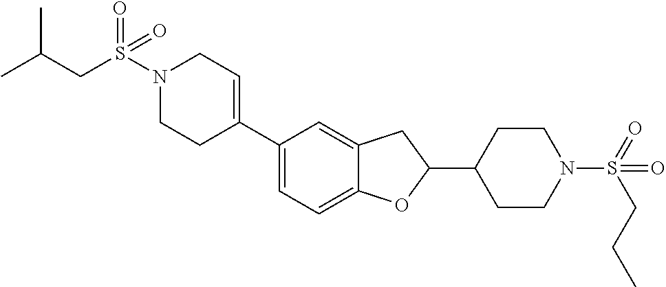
N1(S(CC(C)C)(=O)=O)CCC(C2=CC=C3C(=C2)CC(C2CCN(S(=O)(CCC)=O)CC2)O3)=CC1
